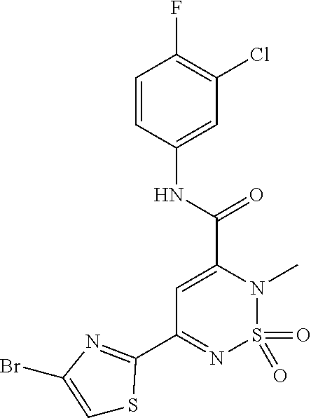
C1=C(Br)N=C(C2=NS(=O)(=O)N(C)C(C(NC3=CC(Cl)=C(F)C=C3)=O)=C2)S1
